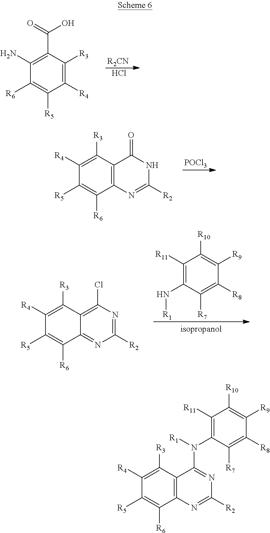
C12=C(C([R3])=C([R4])C([R5])=C1[R6])C(=O)NC([R2])=N2.[POCl3].C12=NC([R2])=NC(Cl)=C1C([R3])=C([R4])C([R5])=C2[R6].C1([R11])=C(N[R1])C([R7])=C([R8])C([R9])=C1[R10].C1([R4])=C([R3])C(C(=O)O)=C(N)C([R6])=C1[R5].[R2CN].Cl.C12=C(C([R3])=C([R4])C([R5])=C1[R6])C(N([R1])C1=C([R11])C([R10])=C([R9])C([R8])=C1[R7])=NC([R2])=N2
